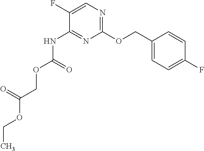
N(C1=NC(OCC2=CC=C(F)C=C2)=NC=C1F)C(=O)OCC(OCC)=O
